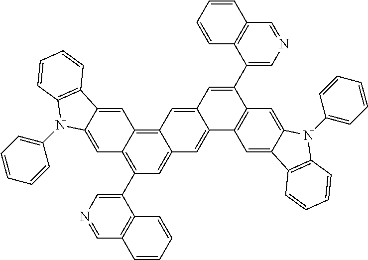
C1=C2C(=CC3=C4C(=CC(C5=CN=CC6=C5C=CC=C6)=C13)C=C1C(=C4)C=C(C3=CN=CC4=C3C=CC=C4)C3=C1C=C1C(=C3)N(C3=CC=CC=C3)C3=C1C=CC=C3)C1=C(N2C2=CC=CC=C2)C=CC=C1
